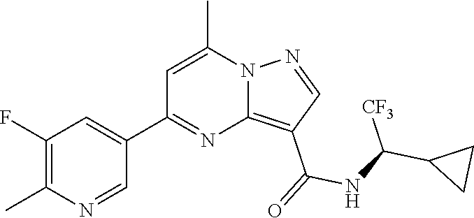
C12=C(C(=O)NC(C3CC3)[CF3])C=NN1C(C)=CC(C1=CC(F)=C(C)N=C1)=N2
